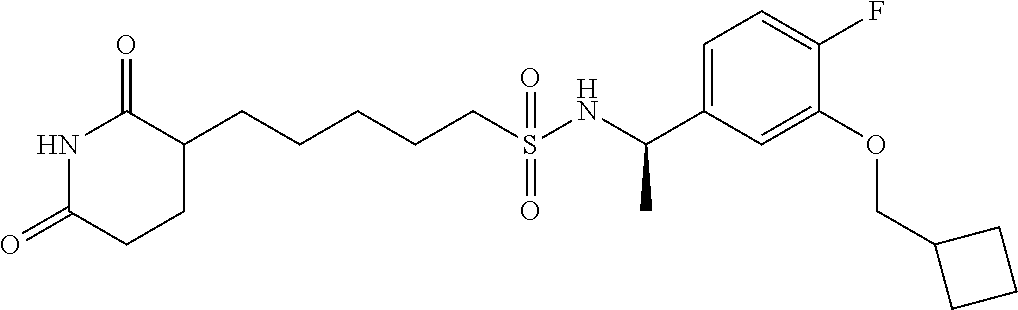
N1C(=O)CCC(CCCCCS(NC(C2=CC=C(F)C(OCC3CCC3)=C2)C)(=O)=O)C1=O
